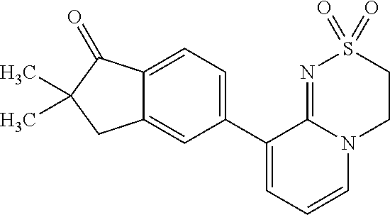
C12=CC=C(C3=CC=CN4C3=NS(=O)(=O)CC4)C=C1CC(C)(C)C2=O
